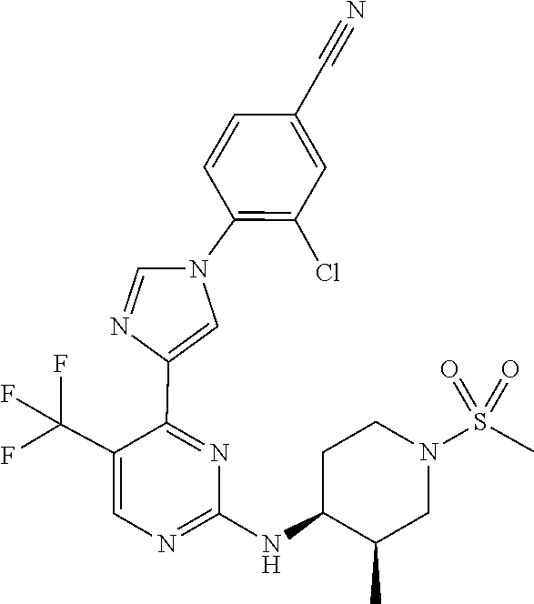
C1(NC2CCN(S(=O)(=O)C)CC2C)=NC=C(C(F)(F)F)C(C2=CN(C3=C(Cl)C=C(C#N)C=C3)C=N2)=N1
